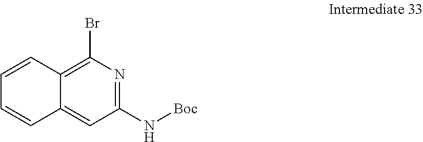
C12=C(Br)N=C(N[Boc])C=C1C=CC=C2
